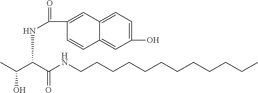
CC(C(C(NCCCCCCCCCCCC)=O)NC(=O)C1=CC2=CC=C(O)C=C2C=C1)O
